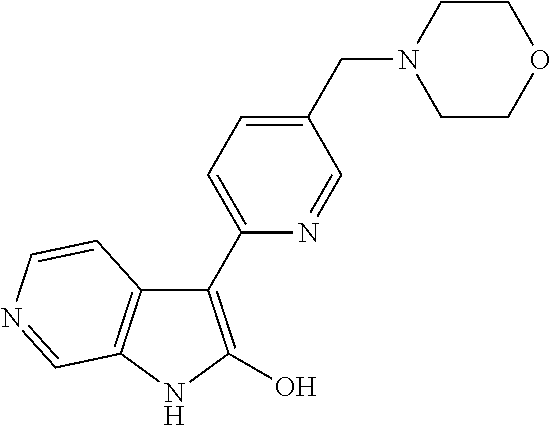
C1(C2=CC=C(CN3CCOCC3)C=N2)=C(O)NC2=C1C=CN=C2
